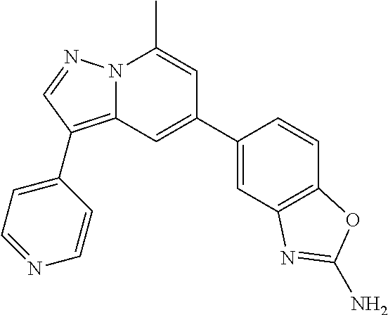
N12C(=C(C3=CC=NC=C3)C=N1)C=C(C1=CC3=C(C=C1)OC(N)=N3)C=C2C
